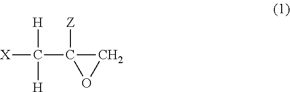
C1C([Z])(C([H])([H])[X])O1
